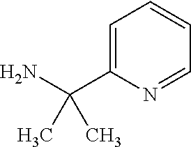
C1=C(C(N)(C)C)N=CC=C1
